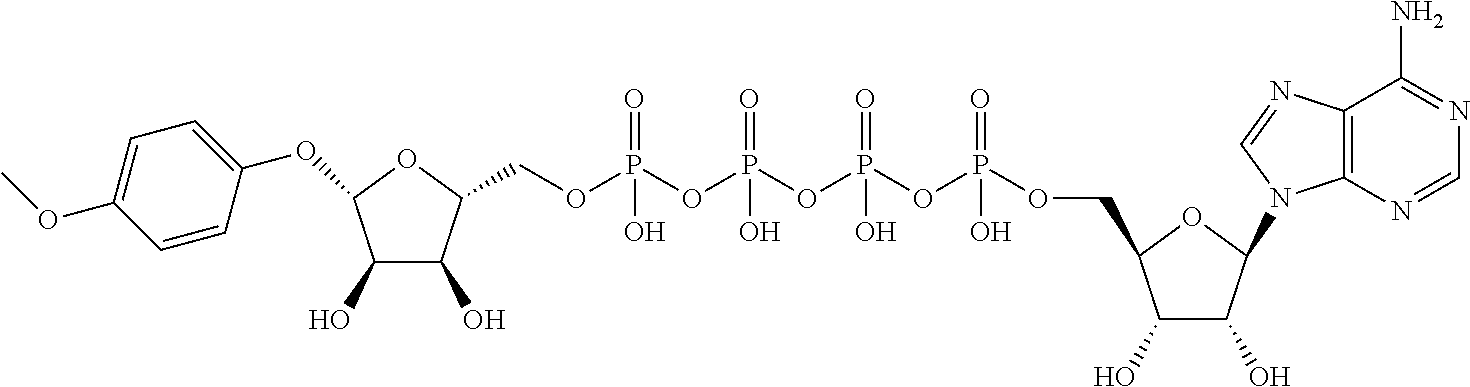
C1(O)C(O)C(N2C3=C(C(N)=NC=N3)N=C2)OC1COP(=O)(O)OP(=O)(O)OP(=O)(O)OP(OCC1C(O)C(O)C(OC2=CC=C(OC)C=C2)O1)(=O)O
